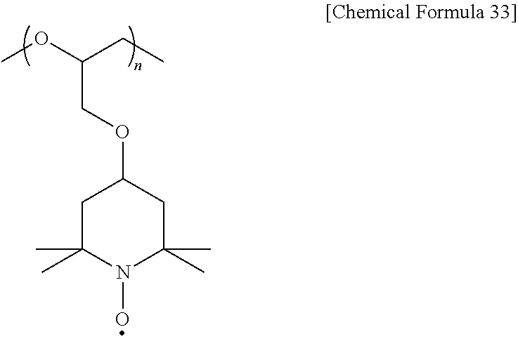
COC(CC)COC1CC(C)(C)N(O)C(C)(C)C1
